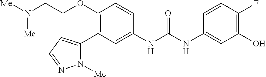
C1(OCCN([Me])[Me])=C(C2=CC=NN2[Me])C=C(NC(=O)NC2=CC(O)=C(F)C=C2)C=C1
